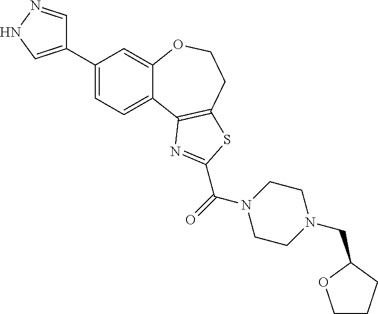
C1(C2=CNN=C2)=CC=C2C(=C1)OCCC1=C2N=C(C(N2CCN(CC3CCCO3)CC2)=O)S1
